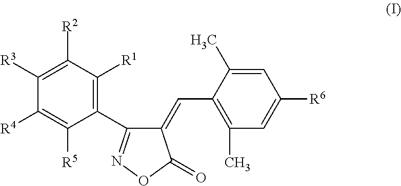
C1(C2=NOC(=O)C2=CC2=C(C)C=C([R6])C=C2C)=C([R1])C([R2])=C([R3])C([R4])=C1[R5]
